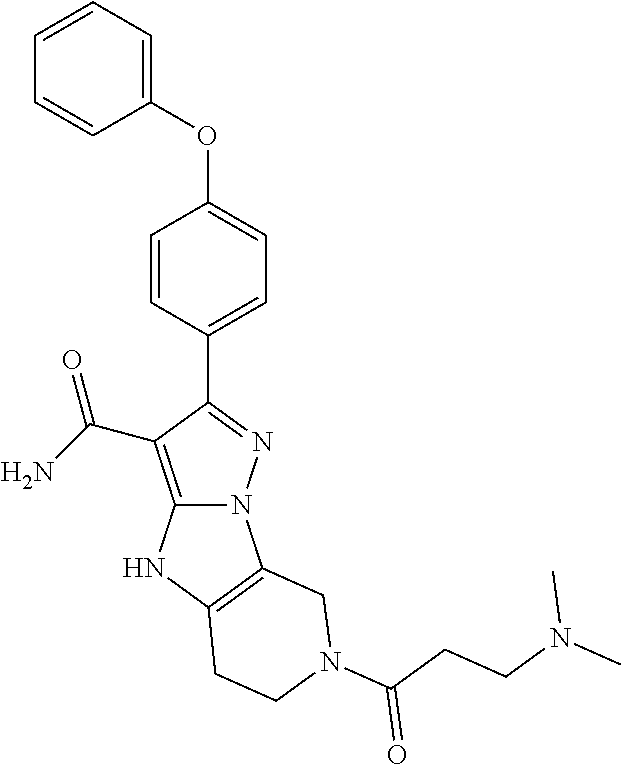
O(C1=CC=C(C2=NN3C(=C2C(=O)N)NC2=C3CN(C(CCN(C)C)=O)CC2)C=C1)C1=CC=CC=C1
